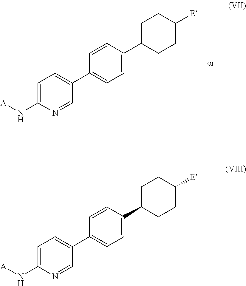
C1=C(N[A])N=CC(C2=CC=C(C3CCC([E])CC3)C=C2)=C1.C1=C(N[A])N=CC(C2=CC=C(C3CCC([E])CC3)C=C2)=C1
